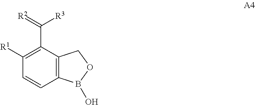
C12=C(C(C(=[R2])[R3])=C([R1])C=C1)COB2O
